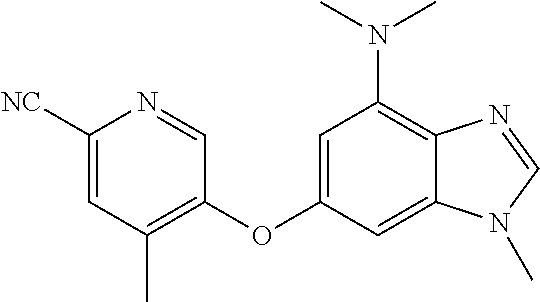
C1=NC([NC])=CC(C)=C1OC1=CC(N(C)C)=C2C(=C1)N(C)C=N2
